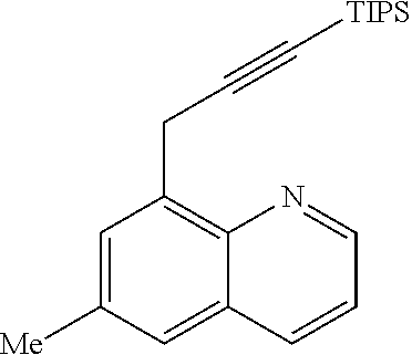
C1=C([Me])C=C2C(=C1CC#C[TIPS])N=CC=C2
